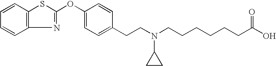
C1=CC2=C(C=C1)N=C(OC1=CC=C(CCN(CCCCCCC(O)=O)C3CC3)C=C1)S2
